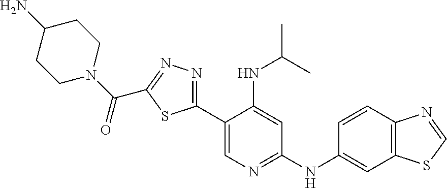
C1(C2=NN=C(C(=O)N3CCC(N)CC3)S2)=CN=C(NC2=CC3=C(C=C2)N=CS3)C=C1NC(C)C
